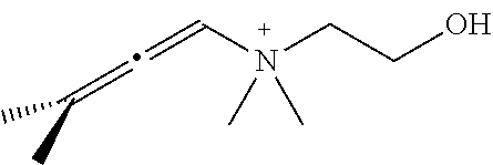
N(CCO)(C)(C)C=C=C(C)C
